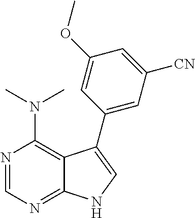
CN(C)C1=C2C(=NC=N1)NC=C2C1=CC([CN])=CC(OC)=C1
